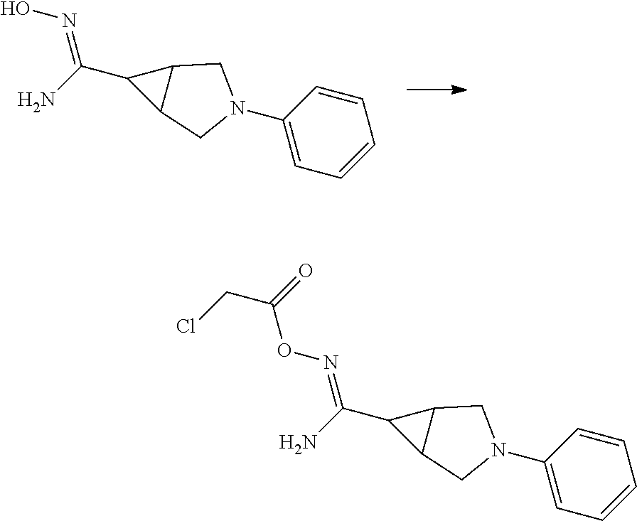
C1(C(N)=NO)C2C1CN(C1=CC=CC=C1)C2.C1(C(N)=NOC(CCl)=O)C2C1CN(C1=CC=CC=C1)C2
